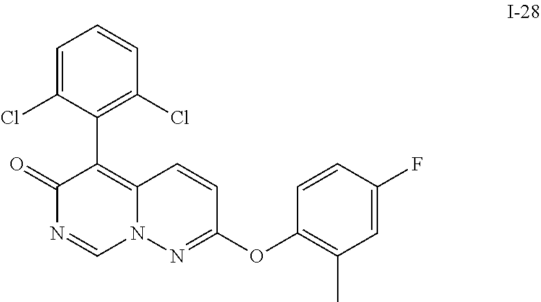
C1=C(Cl)C(C2=C3N(C=NC2=O)N=C(OC2=C(C)C=C(F)C=C2)C=C3)=C(Cl)C=C1
